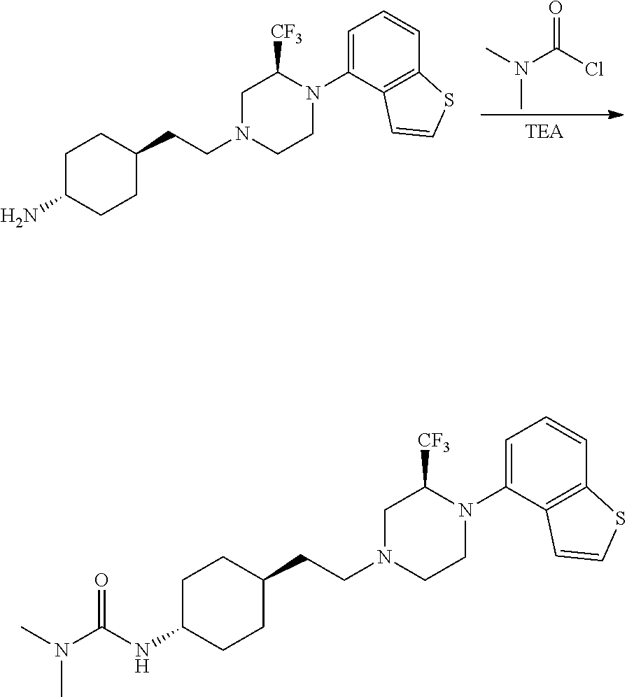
CN(C(Cl)=O)C.C1C(N)CCC(CCN2CCN(C3=CC=CC4=C3C=CS4)C([CF3])C2)C1.C1C(NC(N(C)C)=O)CCC(CCN2CCN(C3=CC=CC4=C3C=CS4)C([CF3])C2)C1
